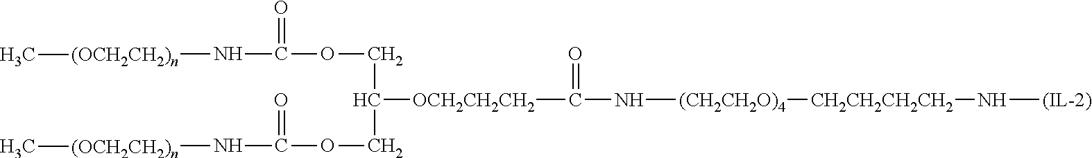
[CH2CH2CH2CH2]([(CH2CH2O)4]NC([OCH2CH2CH2]C(COC(N[(OCH2CH2)n]C)=O)COC(N[(OCH2CH2)n]C)=O)=O)N[(IL-2)]
